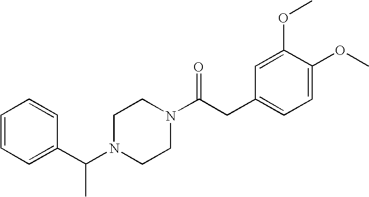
C(N1CCN(C(CC2=CC=C(OC)C(OC)=C2)=O)CC1)(C1=CC=CC=C1)C
